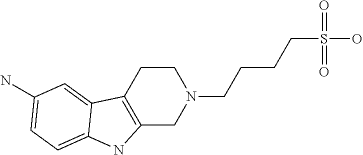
S(O)(=O)(=O)CCCCN1CCC2=C(C1)NC1=CC=C(N)C=C21
